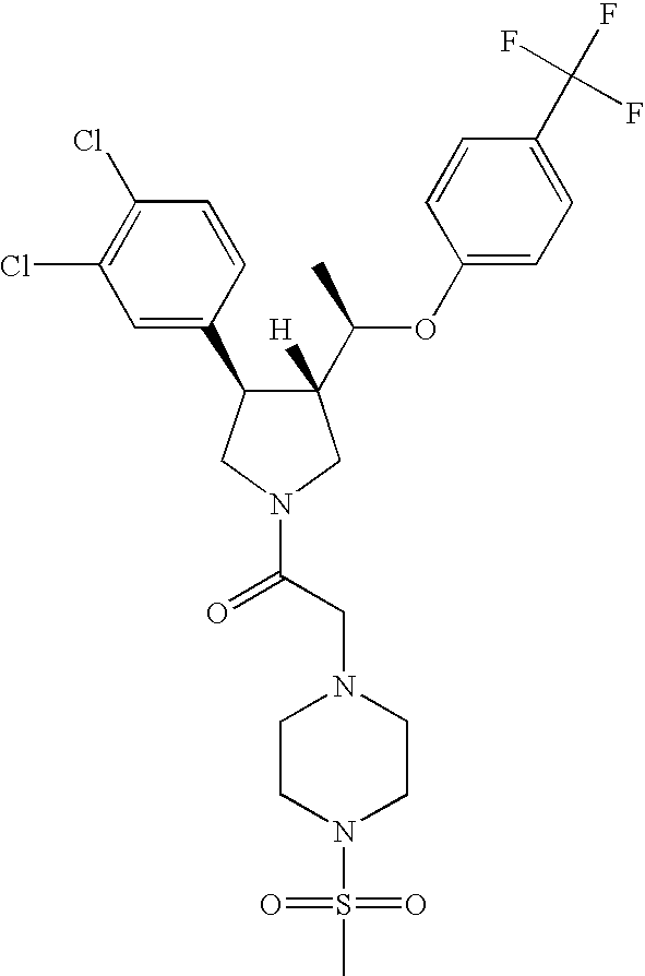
C1(C(C)OC2=CC=C(C(F)(F)F)C=C2)([H])C(C2=CC(Cl)=C(Cl)C=C2)CN(C(CN2CCN(S(=O)(=O)C)CC2)=O)C1
